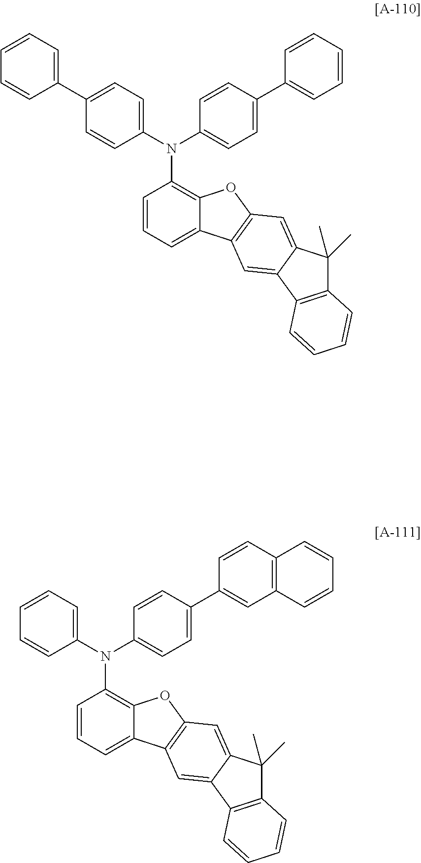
C1=CC=C2C(=C1N(C1=CC=C(C3=CC=CC=C3)C=C1)C1=CC=C(C3=CC=CC=C3)C=C1)OC1=C2C=C2C(=C1)C(C)(C)C1=C2C=CC=C1.C1=CC=C2C(=C1N(C1=CC=CC=C1)C1=CC=C(C3=CC4=C(C=C3)C=CC=C4)C=C1)OC1=C2C=C2C(=C1)C(C)(C)C1=C2C=CC=C1
